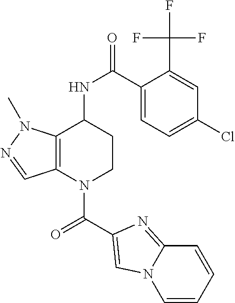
C(=O)(N1CCC(NC(=O)C2=CC=C(Cl)C=C2C(F)(F)F)C2=C1C=NN2C)C1=CN2C(=N1)C=CC=C2
